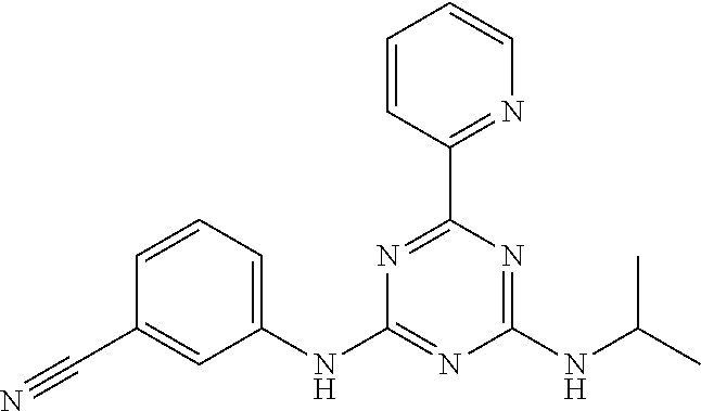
C1(NC2=NC(NC(C)C)=NC(C3=NC=CC=C3)=N2)=CC=CC(C#N)=C1
